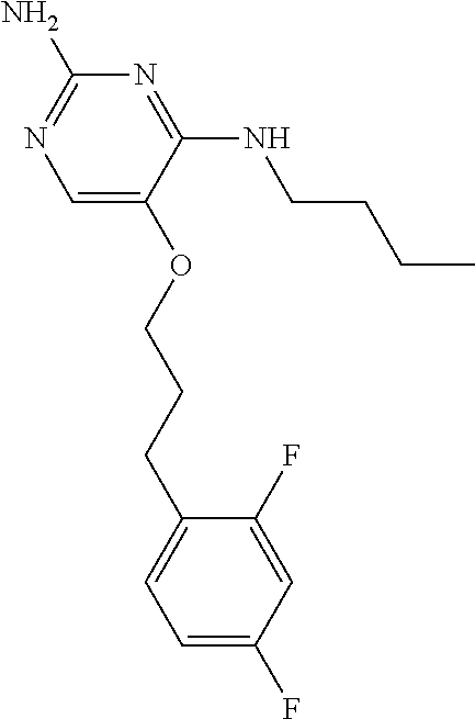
C1(N)=NC=C(OCCCC2=CC=C(F)C=C2F)C(NCCCC)=N1
